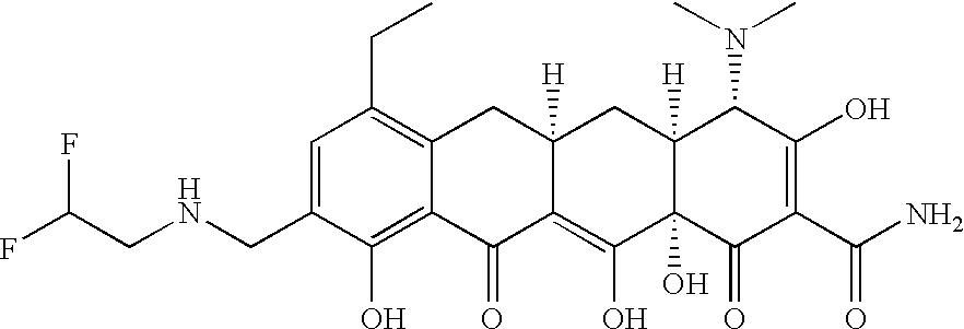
N(CC1=CC(CC)=C2C(=C1O)C(=O)C1=C(O)C3(O)C([H])(CC1([H])C2)C(N(C)C)C(O)=C(C(N)=O)C3=O)CC(F)F
